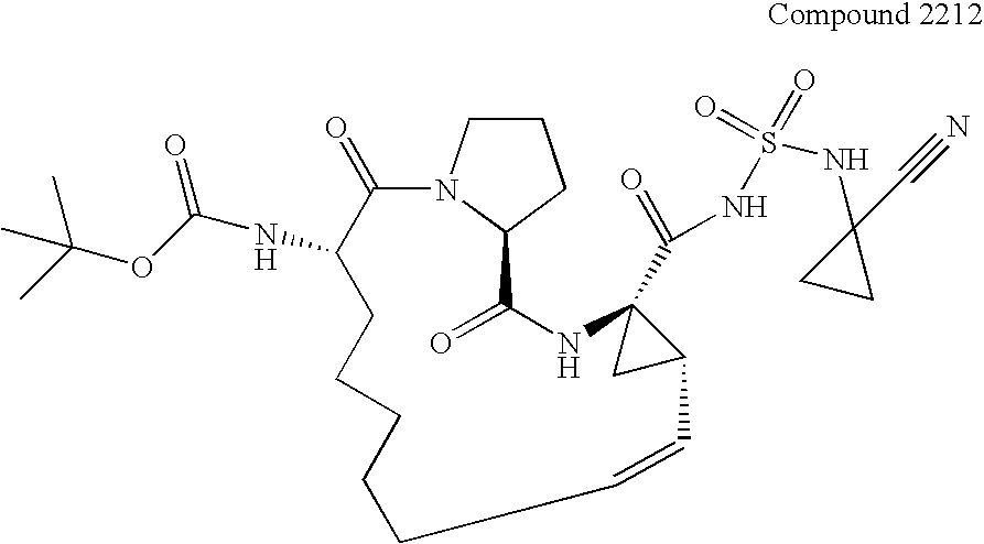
C1CCC2N1C(=O)C(NC(OC(C)(C)C)=O)CCCCCC=CC1C(C(NS(=O)(=O)NC3(C#N)CC3)=O)(NC2=O)C1
